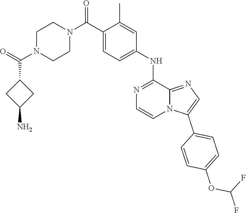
C1N(C(C2CC(N)C2)=O)CCN(C(C2=CC=C(NC3=NC=CN4C3=NC=C4C3=CC=C(OC(F)F)C=C3)C=C2C)=O)C1
